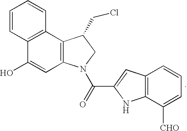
C12=C(N(C(=O)C3=CC4=C(N3)C([CHO])=CC=C4)CC1CCl)C=C(O)C1=C2C=CC=C1
